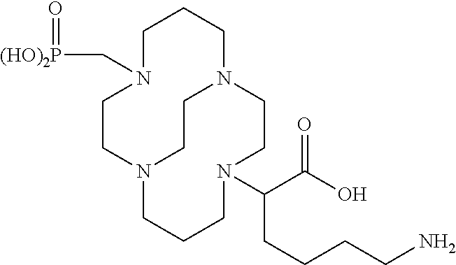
C1N(C[(HO)2P]=O)CCN2CCN(CC1)CCN(C(C(O)=O)CCCCN)CCC2
